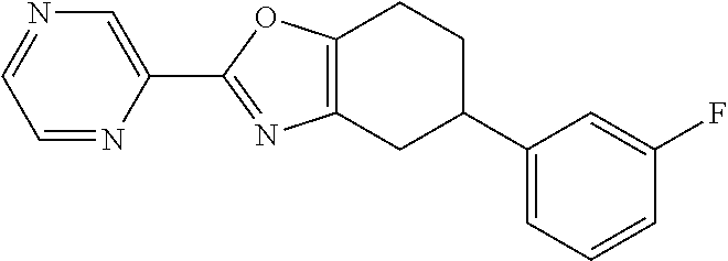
C1=NC(C2=NC3=C(O2)CCC(C2=CC=CC(F)=C2)C3)=CN=C1
